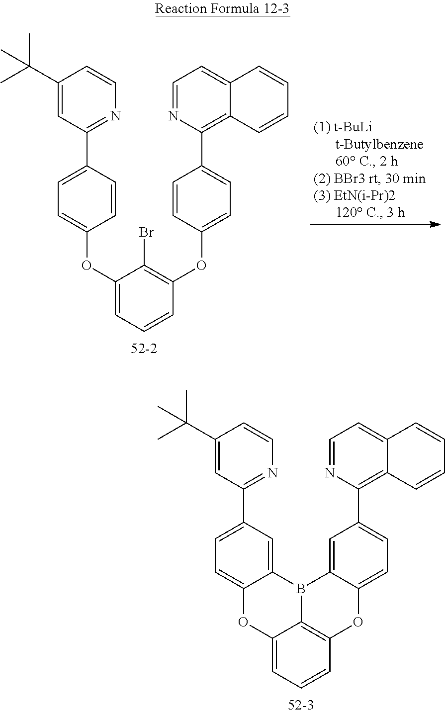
O1C2=CC=CC3=C2B(C2=CC(C4=NC=CC(C(C)(C)C)=C4)=CC=C12)C1=CC(C2=C4C(=CC=N2)C=CC=C4)=CC=C1O3.O(C1=CC=CC(OC2=CC=C(C3=C4C(=CC=N3)C=CC=C4)C=C2)=C1Br)C1=CC=C(C2=NC=CC(C(C)(C)C)=C2)C=C1
